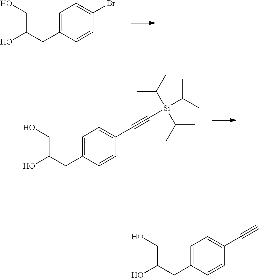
C1=C(CC(O)CO)C=CC(Br)=C1.C1=C(CC(O)CO)C=CC(C#C[Si](C(C)C)(C(C)C)C(C)C)=C1.C1=C(CC(O)CO)C=CC(C#C)=C1
